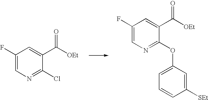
C1(F)=CN=C(Cl)C(C([OEt])=O)=C1.C1(F)=CN=C(OC2=CC=CC([SEt])=C2)C(C([OEt])=O)=C1
